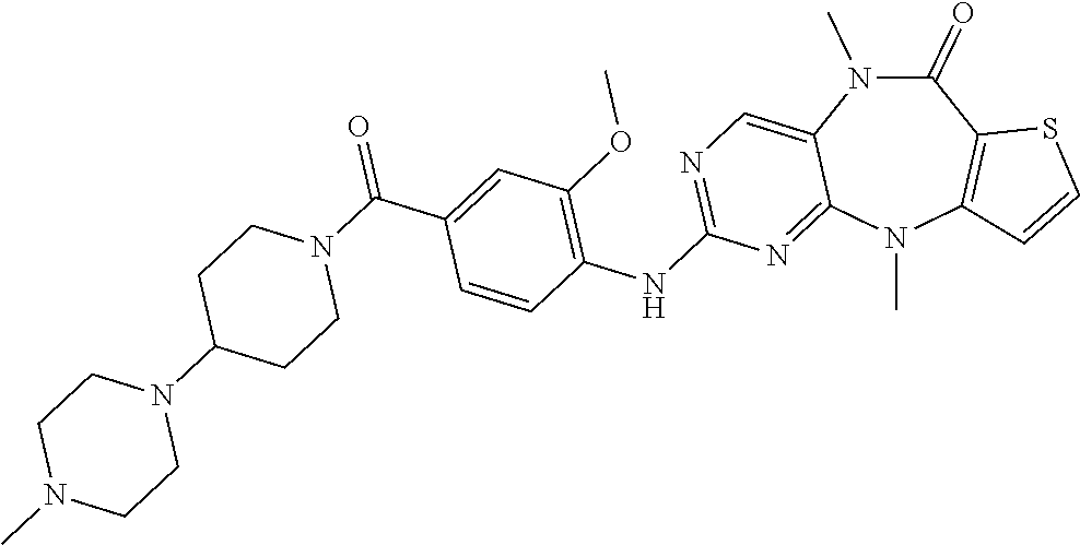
C1(=O)N(C)C2=CN=C(NC3=C(OC)C=C(C(=O)N4CCC(N5CCN(C)CC5)CC4)C=C3)N=C2N(C)C2=C1SC=C2
